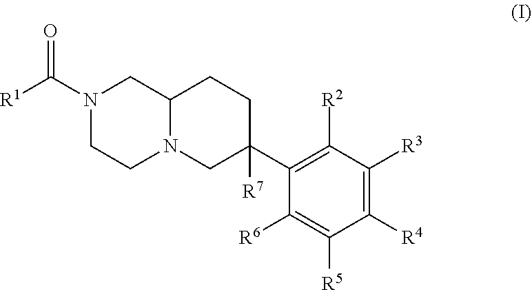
C1(C2([R7])CCC3N(C2)CCN(C([R1])=O)C3)=C([R2])C([R3])=C([R4])C([R5])=C1[R6]
